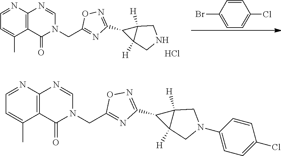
C(C1=NC(C2C3([H])C2([H])CNC3)=NO1)N1C(=O)C2=C(N=C1)N=CC=C2C.Cl.C1=CC(Br)=CC=C1Cl.C(C1=NC(C2C3([H])C2([H])CN(C2=CC=C(Cl)C=C2)C3)=NO1)N1C(=O)C2=C(N=C1)N=CC=C2C
